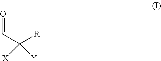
[X]C([Y])([R])C=O
